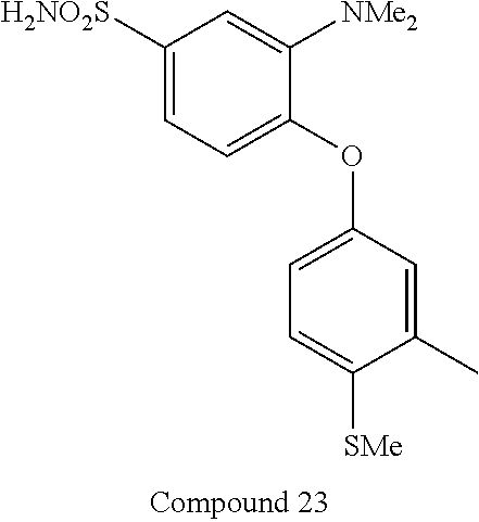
C1([H2NO2S])=CC=C(OC2=CC=C([SMe])C(C)=C2)C([NMe2])=C1
